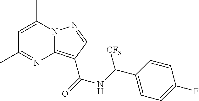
C1=C(C)N2C(=C(C(=O)NC(C3=CC=C(F)C=C3)[CF3])C=N2)N=C1C
